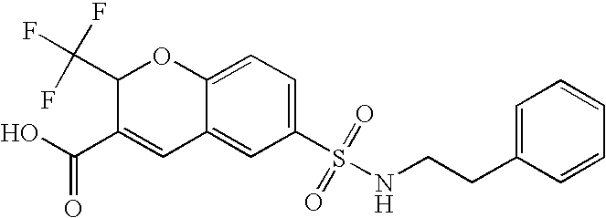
C1(S(NCCC2=CC=CC=C2)(=O)=O)=CC=C2C(=C1)C=C(C(O)=O)C(C(F)(F)F)O2
